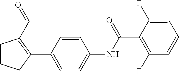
C1=CC(C2=C(C=O)CCC2)=CC=C1NC(C1=C(F)C=CC=C1F)=O
